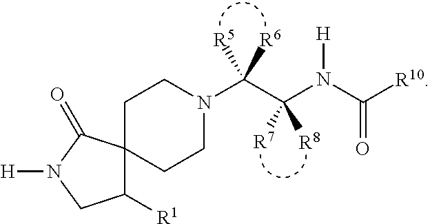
C1([R1])CN([H])C(=O)C12CCN(C(C(N([H])C(=O)[R10])([R7])[R8])([R5])[R6])CC2
